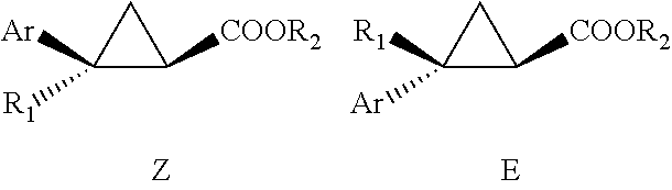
C1([Ar])([R1])C([COOR2])C1.C1([R1])([Ar])C([COOR2])C1
